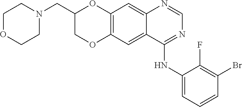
C12=C(OCC(CN3CCOCC3)O1)C=C1C(=C2)N=CN=C1NC1=CC=CC(Br)=C1F
